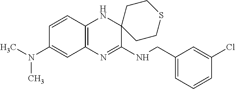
C12=C(N=C(NCC3=CC=CC(Cl)=C3)C3(N1)CCSCC3)C=C(N(C)C)C=C2
